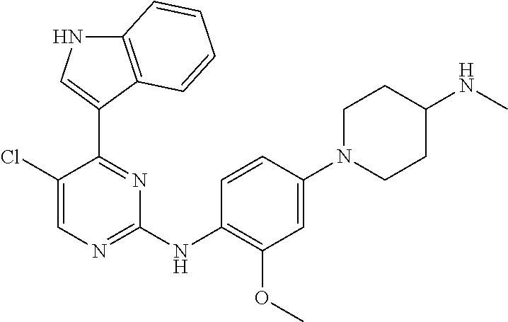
C1(Cl)=CN=C(NC2=C(OC)C=C(N3CCC(NC)CC3)C=C2)N=C1C1=CNC2=C1C=CC=C2
